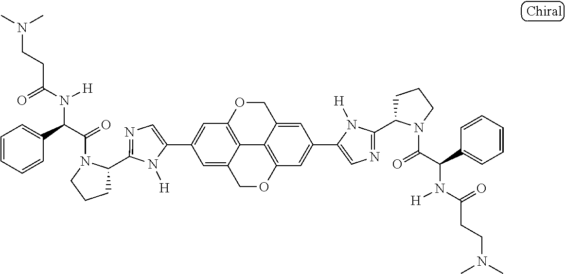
C1(C2=CC3=C4C(=C2)COC2=C4C(=CC(C4=CN=C(C5CCCN5C(=O)C(C5=CC=CC=C5)N([H])C(=O)CCN(C)C)N4[H])=C2)CO3)=CN=C(C2CCCN2C(=O)C(C2=CC=CC=C2)N([H])C(=O)CCN(C)C)N1[H]
